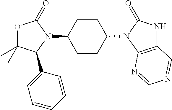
O1C(C)(C)C(C2=CC=CC=C2)N(C2CCC(N3C(=O)NC4=C3N=CN=C4)CC2)C1=O
